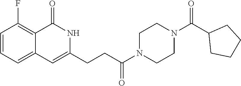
C1=CC=C2C(=C1F)C(=O)NC(CCC(N1CCN(C(C3CCCC3)=O)CC1)=O)=C2
